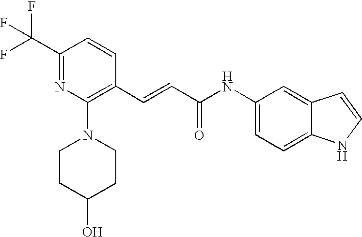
C(=CC(=O)NC1=CC=C2C(=C1)C=CN2)C1=C(N2CCC(O)CC2)N=C(C(F)(F)F)C=C1
